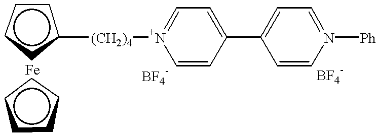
c1cccc1[(CH2)4][N+]1=CC=C(C2=CC=N([Ph])C=C2)C=C1.c1cccc1
